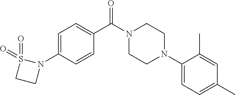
C1=C(N2S(=O)(=O)CC2)C=CC(C(N2CCN(C3=CC=C(C)C=C3C)CC2)=O)=C1
